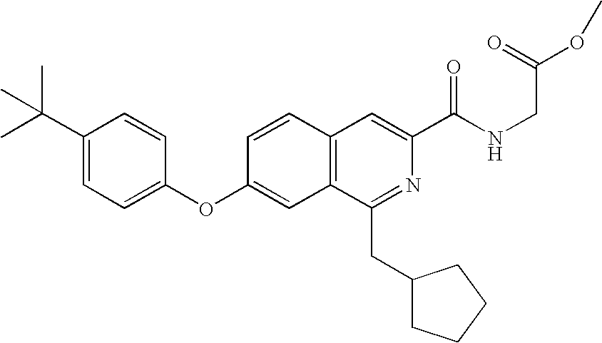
C1=CC(OC2=CC=C(C(C)(C)C)C=C2)=CC2=C1C=C(C(NCC(OC)=O)=O)N=C2CC1CCCC1
